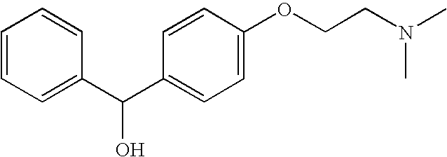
C1=CC=C(C(C2=CC=C(OCCN(C)C)C=C2)O)C=C1
